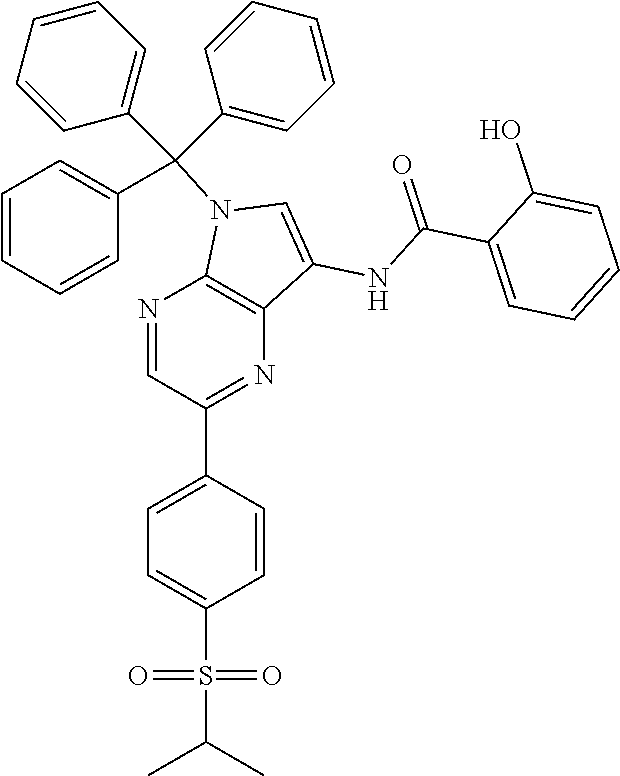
N1=CC(C2=CC=C(S(C(C)C)(=O)=O)C=C2)=NC2=C1N(C(C1=CC=CC=C1)(C1=CC=CC=C1)C1=CC=CC=C1)C=C2NC(C1=CC=CC=C1O)=O
